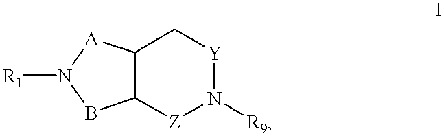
C12C([Z]N([R9])[Y]C1)BN([R1])[A]2
